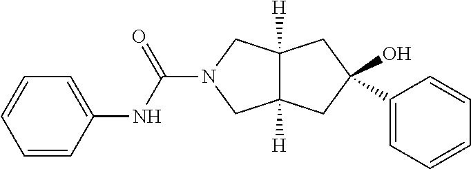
C12([H])C([H])(CN(C(NC3=CC=CC=C3)=O)C1)CC(C1=CC=CC=C1)(O)C2
